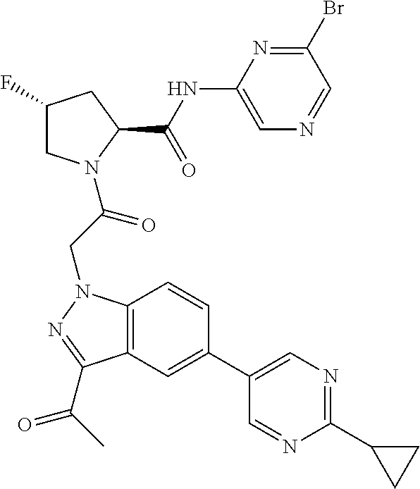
BrC1=NC(NC(C2CC(F)CN2C(CN2C3=C(C(C(C)=O)=N2)C=C(C2=CN=C(C4CC4)N=C2)C=C3)=O)=O)=CN=C1
